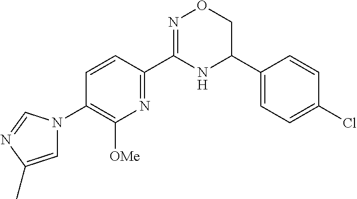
C1=CC(C2=NOCC(C3=CC=C(Cl)C=C3)N2)=NC([OMe])=C1N1C=C(C)N=C1
